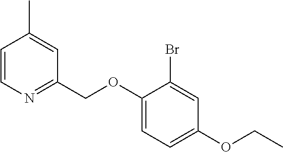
C1(OCC2=NC=CC(C)=C2)=CC=C(OCC)C=C1Br
